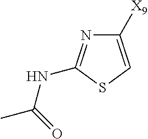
C1([X9])=CSC(NC(=O)C)=N1
